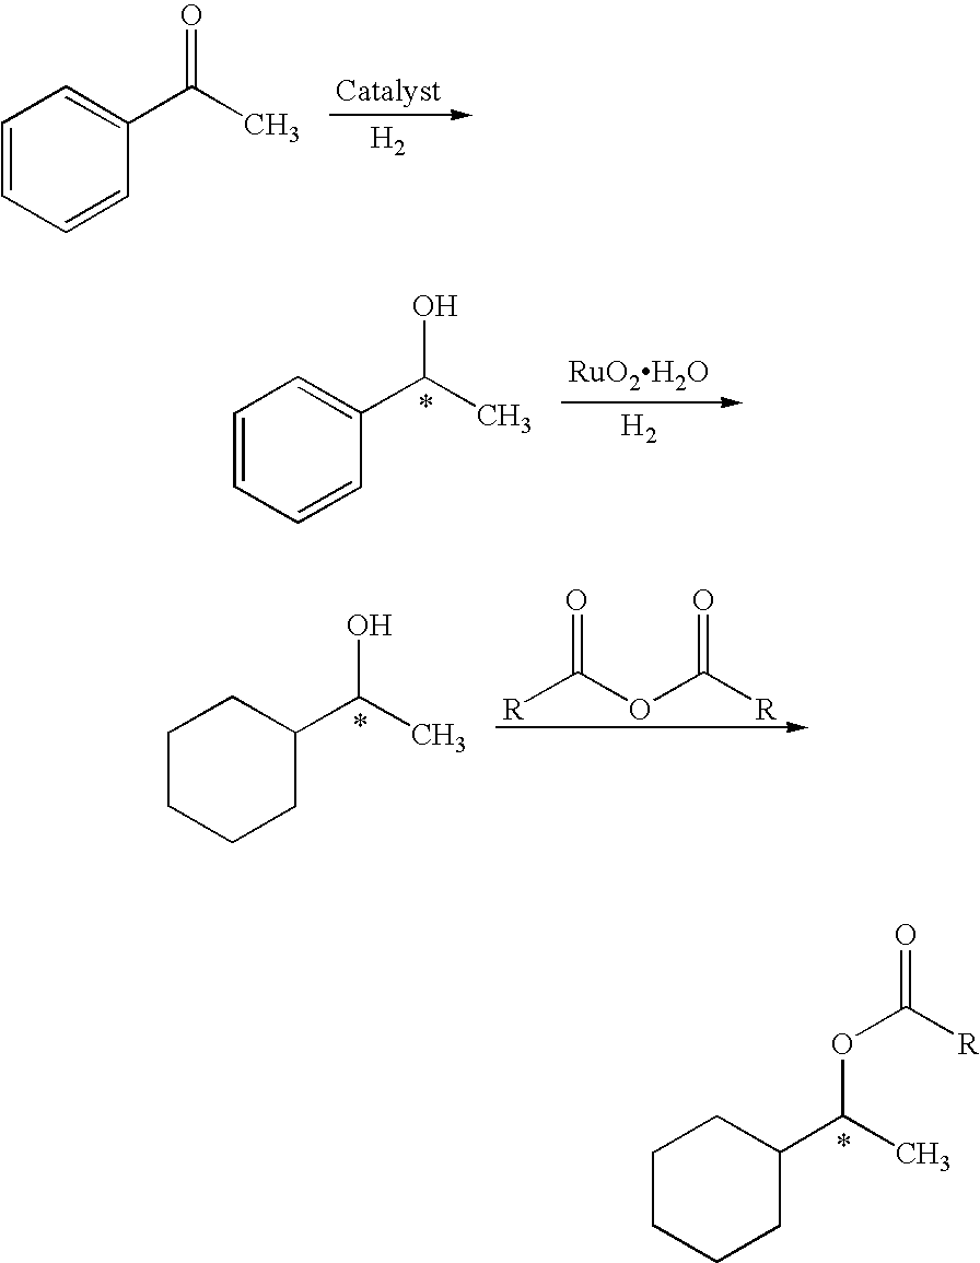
C1=CC=CC(C(C)=O)=C1.[H2].C1=CC=CC(C(C)O)=C1.[RuO2H2O].[H2].C1CCCC(C(C)O)C1.[R]C(OC([R])=O)=O.C1CCCC(C(C)OC(=O)[R])C1
